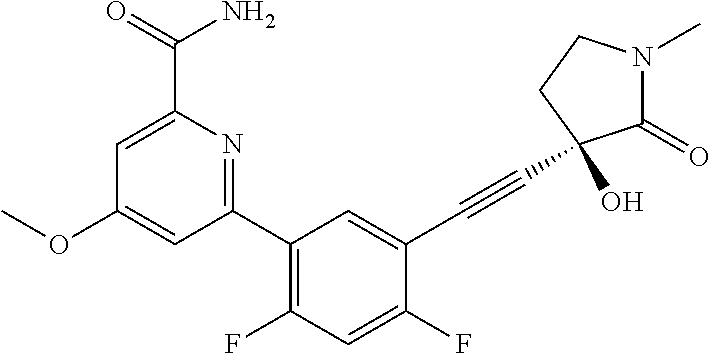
C1(OC)=CC(C2=C(F)C=C(F)C(C#CC3(O)C(=O)N(C)CC3)=C2)=NC(C(N)=O)=C1
